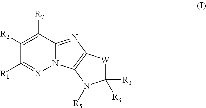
C1([R2])=C([R7])C2=NC3=C(N2[X]=C1[R1])N([R5])C([R3])([R3])[W]3
